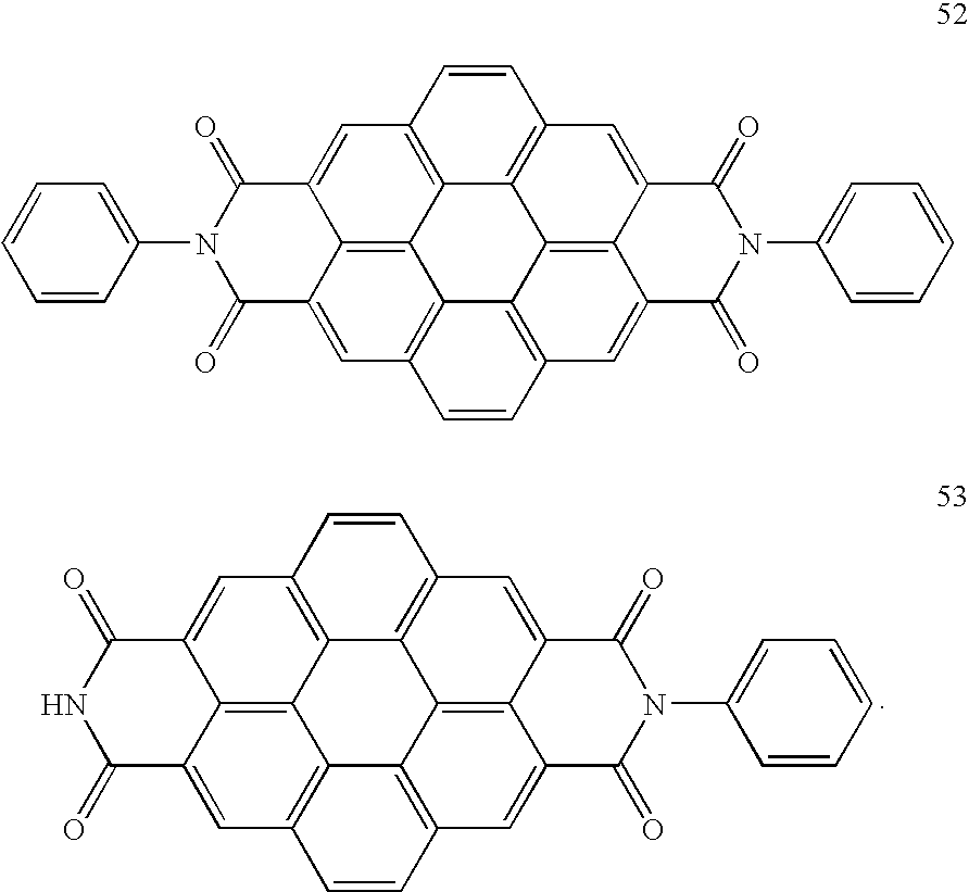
C12=CC3=C4C5=C1C(=CC1=C5C5=C(C=C1)C=C1C6=C5C4=C(C=C3)C=C6C(=O)N(C3=CC=CC=C3)C1=O)C(=O)NC2=O.C12=CC3=C4C5=C1C(=CC1=C5C5=C(C=C1)C=C1C6=C5C4=C(C=C3)C=C6C(=O)N(C3=CC=CC=C3)C1=O)C(=O)N(C1=CC=CC=C1)C2=O
